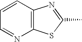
C12=C(N=C(C)S1)C=CC=N2
